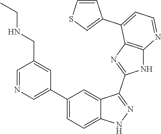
C1=NC=C(C2=CC=C3C(=C2)C(C2=NC4=C(N2)N=CC=C4C2=CSC=C2)=NN3)C=C1CNCC
